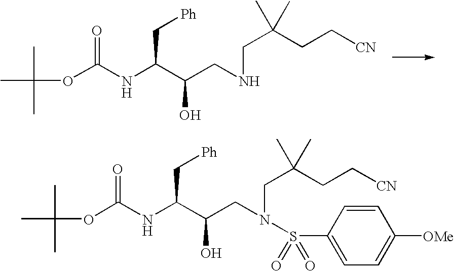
CC(C)(C)OC(NC(C(CNCC(C)(CC[CN])C)O)C[Ph])=O.CC(C)(C)OC(NC(C(CN(CC(C)(CC[CN])C)S(C1=CC=C([OMe])C=C1)(=O)=O)O)C[Ph])=O
